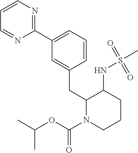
C1(C2=CC=CC(CC3N(C(=O)OC(C)C)CCCC3NS(C)(=O)=O)=C2)=NC=CC=N1
